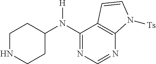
C1(N(C2CCNCC2)[H])=NC=NC2=C1C=CN2[Ts]
